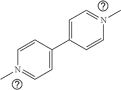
C1=C(C2=CC=N(C)C=C2)C=CN(C)=C1
